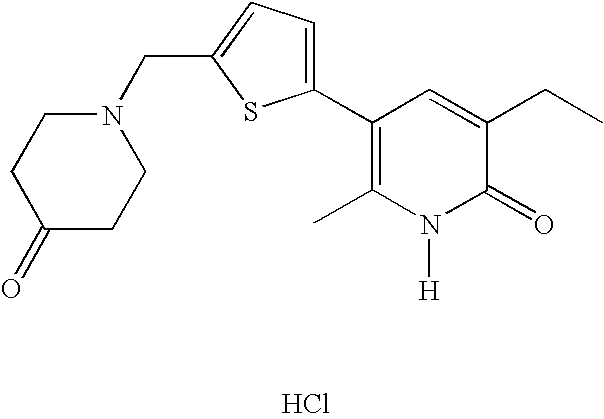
Cl.C1(C2=CC=C(CN3CCC(=O)CC3)S2)=C(C)N([H])C(=O)C(CC)=C1
